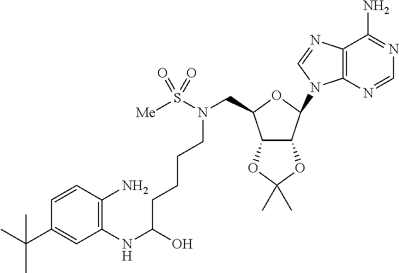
N(S([Me])(=O)=O)(CC1OC(N2C3=C(C(N)=NC=N3)N=C2)C2C1OC(C)(C)O2)CCCCC(O)NC1=C(N)C=CC(C(C)(C)C)=C1
